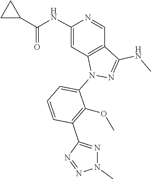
N1=NC(C2=C(OC)C(N3N=C(NC)C4=C3C=C(NC(=O)C3CC3)N=C4)=CC=C2)=NN1C
